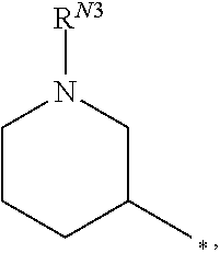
C1CCC(C)CN1[RN3]
